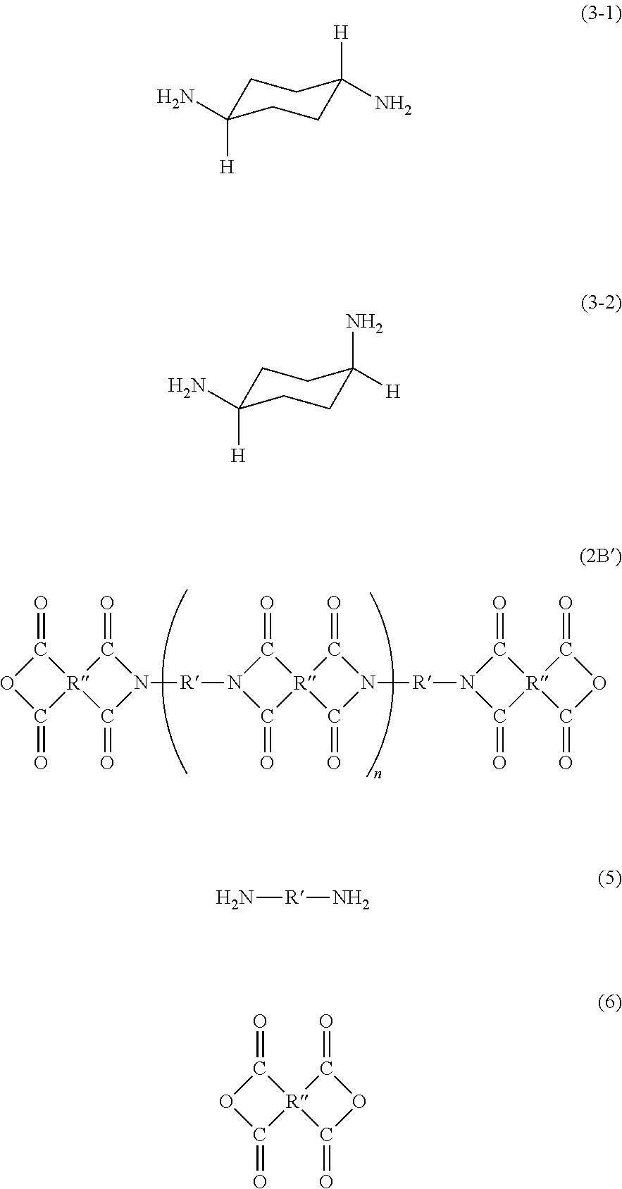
C1(=O)OC(=O)[R]12C(=O)N([R]N1C(=O)[R]3(C1=O)C(=O)N([R]N1C(=O)[R]4(C1=O)C(=O)OC4=O)C3=O)C2=O.C1C([H])(N)CCC([H])(N)C1.C1C([H])(N)CCC(N)([H])C1.N[R]N.C1(=O)OC(=O)[R]12C(=O)OC2=O
